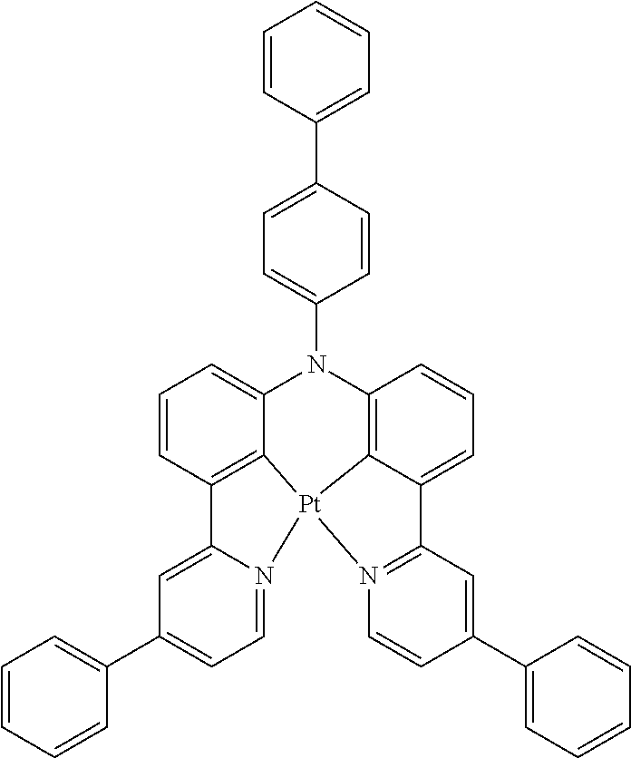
C12=CC(C3=CC=CC=C3)=CC=N1[Pt]13C4=C2C=CC=C4N(C2=CC=C(C4=CC=CC=C4)C=C2)C2=C1C(=CC=C2)C1=N3C=CC(C2=CC=CC=C2)=C1
